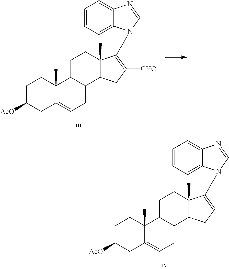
C12(C)C(=CCC3C1CCC1(C)C3CC([CHO])=C1N1C3=CC=CC=C3N=C1)CC([AcO])CC2.C12(C)C(=CCC3C1CCC1(C)C3CC=C1N1C3=CC=CC=C3N=C1)CC([AcO])CC2
